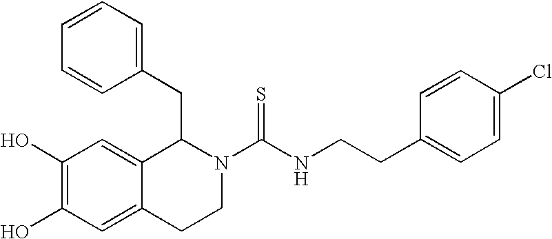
C1(O)=C(O)C=C2C(=C1)C(CC1=CC=CC=C1)N(C(NCCC1=CC=C(Cl)C=C1)=S)CC2
